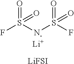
FS([N-]S(F)(=O)=O)(=O)=O.[Li].[LiFSI]
